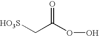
[HO3S]CC(OO)=O
